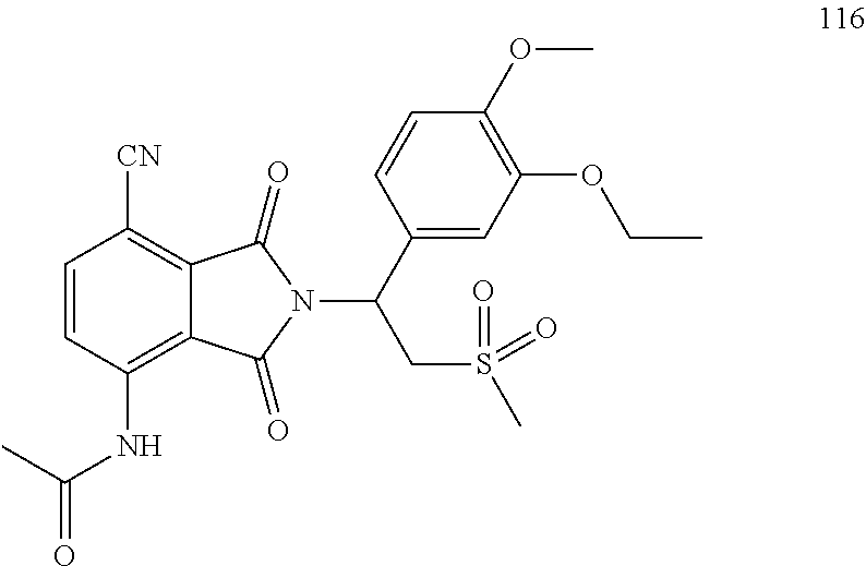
C1=CC(NC(=O)C)=C2C(=C1[CN])C(=O)N(C(C1=CC(OCC)=C(OC)C=C1)CS(C)(=O)=O)C2=O
